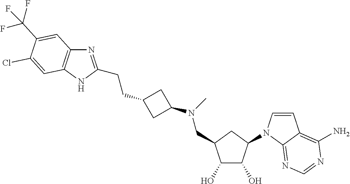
C12=C(NC(CCC3CC(N(C)CC4C(O)C(O)C(N5C=CC6=C(N)N=CN=C56)C4)C3)=N1)C=C(Cl)C(C(F)(F)F)=C2
